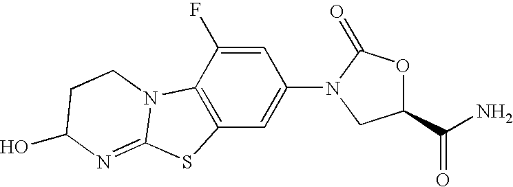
C12=C(C=C(N3C(=O)OC(C(N)=O)C3)C=C1F)SC1=NC(O)CCN21
